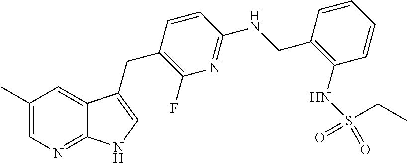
C1(C)=CN=C2C(=C1)C(CC1=C(F)N=C(NCC3=C(NS(=O)(CC)=O)C=CC=C3)C=C1)=CN2
